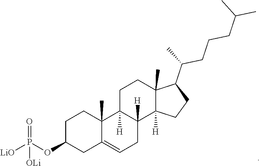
C1=C2CC(OP([OLi])(=O)[LiO])CCC2(C)C2([H])CCC3(C)C(C(CCCC(C)C)C)CCC3([H])C2([H])C1
